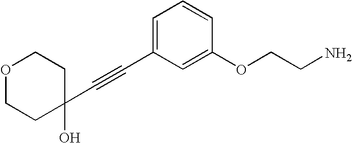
O1CCC(O)(C#CC2=CC=CC(OCCN)=C2)CC1
